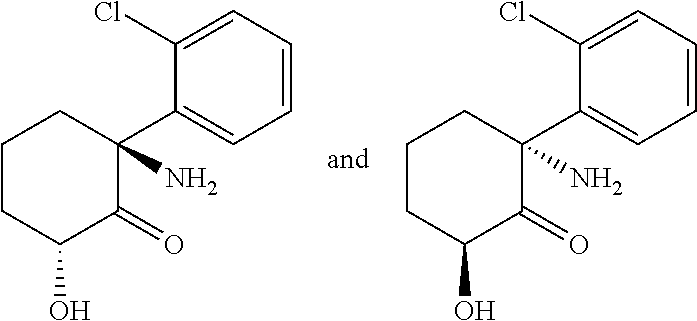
C1(Cl)=CC=CC=C1C1(N)CCCC(O)C1=O.C1(Cl)=CC=CC=C1C1(N)CCCC(O)C1=O
